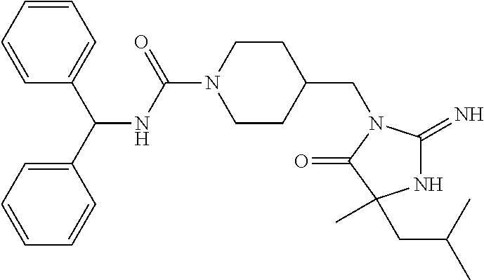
C1(C(NC(N2CCC(CN3C(=N)NC(CC(C)C)(C)C3=O)CC2)=O)C2=CC=CC=C2)=CC=CC=C1
